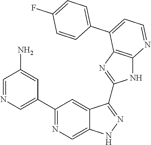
C1=NC=C(C2=NC=C3C(=C2)C(C2=NC4=C(N2)N=CC=C4C2=CC=C(F)C=C2)=NN3)C=C1N
